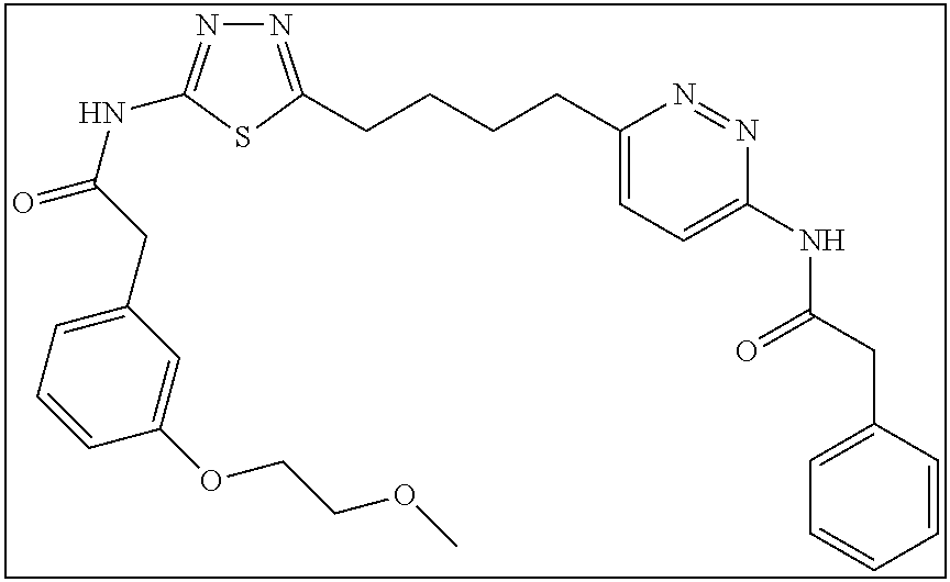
N1=C(CCCCC2=CC=C(NC(CC3=CC=CC=C3)=O)N=N2)SC(NC(=O)CC2=CC=CC(OCCOC)=C2)=N1
